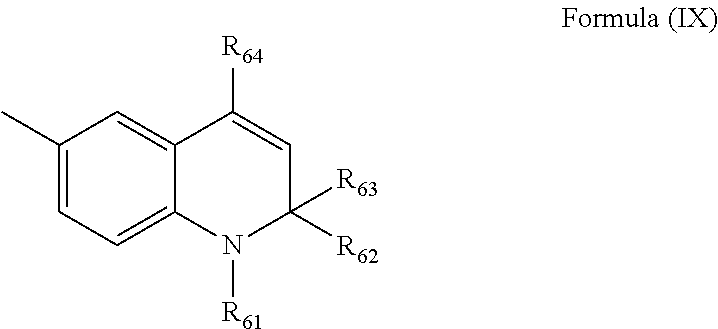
C1(C)=CC=C2C(=C1)C([R64])=CC([R62])([R63])N2[R61]
